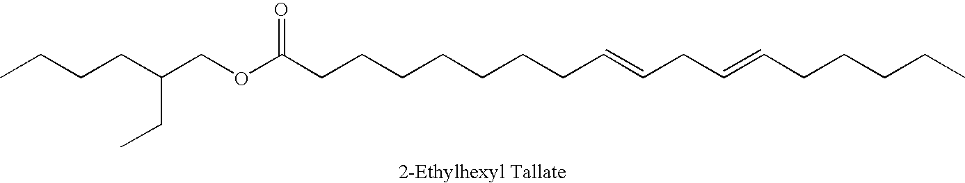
CCCCC(COC(CCCCCCCC=CCC=CCCCCC)=O)CC
